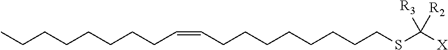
CCCCCCCCC=CCCCCCCCCSC([X])([R3])[R2]
